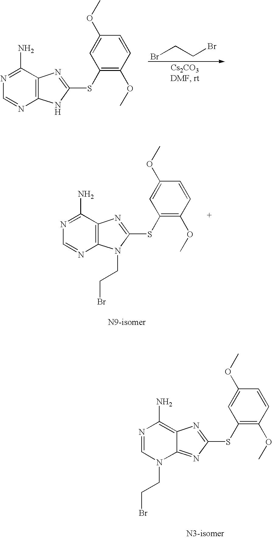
N1=C(N)C2=C(N=C1)NC(SC1=C(OC)C=CC(OC)=C1)=N2.BrCCBr.N1=C(N)C2=C(N=C1)N(CCBr)C(SC1=C(OC)C=CC(OC)=C1)=N2.N1=CN(CCBr)C2=NC(SC3=C(OC)C=CC(OC)=C3)=NC2=C1N
